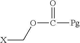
O=C([Pg])OC[X]
